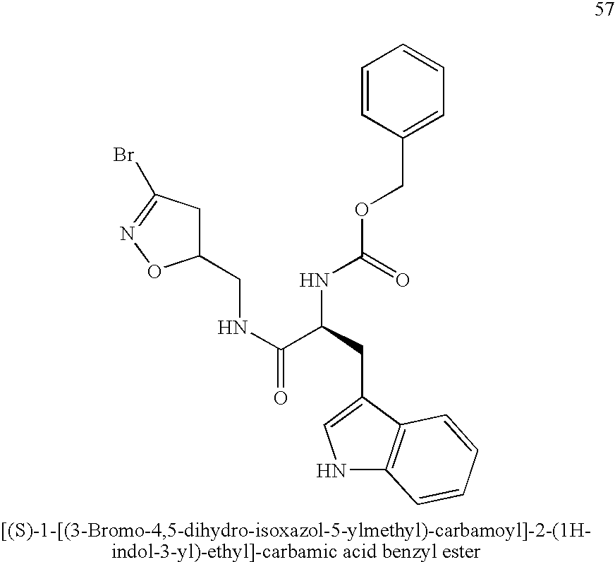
N1C2=C(C(CC(NC(OCC3=CC=CC=C3)=O)C(NCC3CC(Br)=NO3)=O)=C1)C=CC=C2
